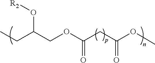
C(C(COC(CC(OC)=O)=O)O[R2])C
